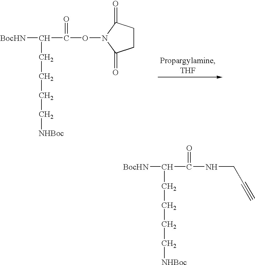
[BocHN]C(C(ON1C(=O)CCC1=O)=O)CCCC[NHBoc].[BocHN]C(C(NCC#C)=O)CCCC[NHBoc]
